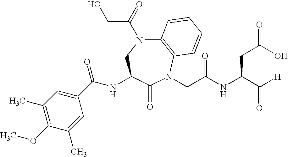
C12=C(N(CC(NC(C([H])=O)CC(=O)O)=O)C(=O)C(NC(C3=CC(C)=C(OC)C(C)=C3)=O)CN1C(=O)CO)C=CC=C2
